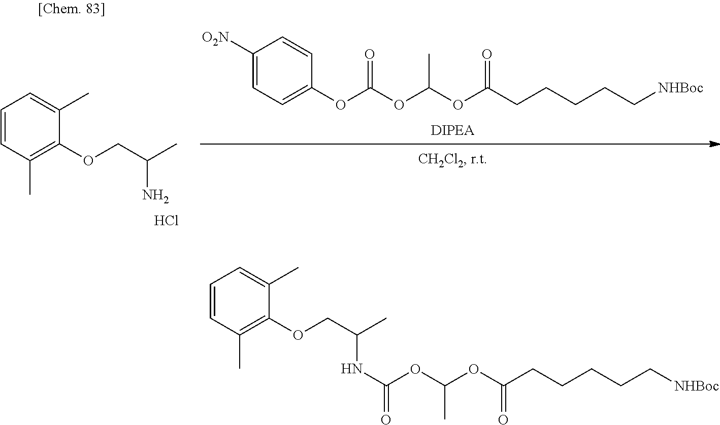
C1=CC(C)=C(OCC(C)N)C(C)=C1.Cl.C1([O2N])=CC=C(OC(OC(OC(CCCCC[NHBoc])=O)C)=O)C=C1.C1=CC(C)=C(OCC(C)NC(OC(OC(CCCCC[NHBoc])=O)C)=O)C(C)=C1
